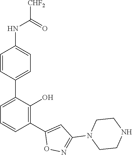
C1=CC(C2=CC=CC(C3=CC(N4CCNCC4)=NO3)=C2O)=CC=C1NC(=O)[CHF2]
